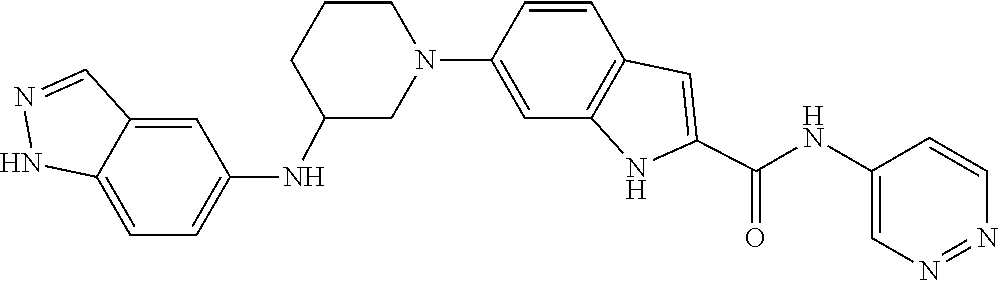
C1=CC2=C(C=C1N1CCCC(NC3=CC=C4C(=C3)C=NN4)C1)NC(C(NC1=CN=NC=C1)=O)=C2
